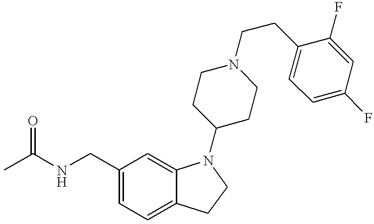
CC(NCC1=CC=C2C(=C1)N(C1CCN(CCC3=CC=C(F)C=C3F)CC1)CC2)=O
